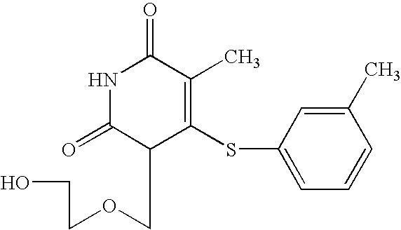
N1C(=O)C(COCCO)C(SC2=CC=CC(C)=C2)=C(C)C1=O
